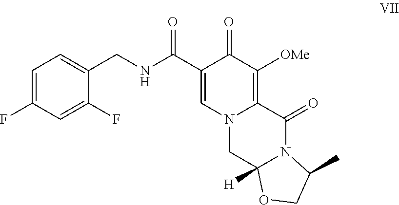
C1=C(F)C=C(F)C(CNC(C2=CN3C(=C([OMe])C2=O)C(=O)N2C([H])(C3)OCC2C)=O)=C1
